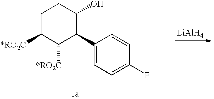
C1C([*RO2C])C([*RO2C])C(C2=CC=C(F)C=C2)C(O)C1.[LiAlH4]
